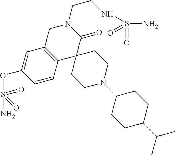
C1C2=C(C3(C(=O)N1CCNS(N)(=O)=O)CCN(C1CCC(C(C)C)CC1)CC3)C=CC(OS(N)(=O)=O)=C2
